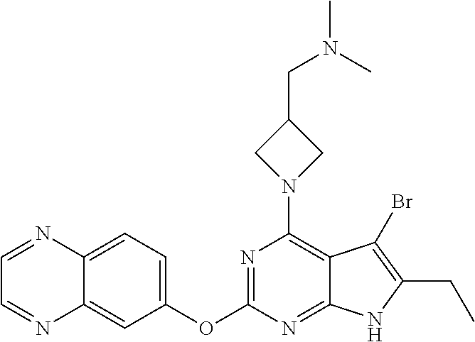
C12=CC=C(OC3=NC(N4CC(CN(C)C)C4)=C4C(=N3)NC(CC)=C4Br)C=C1N=CC=N2
